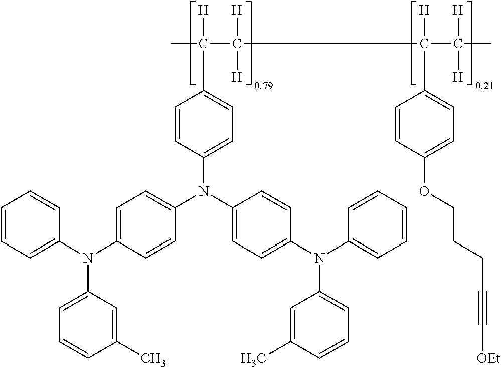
C1(N(C2=CC=C(N(C3=CC=CC(C)=C3)C3=CC=CC=C3)C=C2)C2=CC=C(N(C3=CC=CC(C)=C3)C3=CC=CC=C3)C=C2)=CC=C(C(C)(C([H])([H])C(C(C)([H])[H])([H])C2=CC=C(OCCCC#C[OEt])C=C2)[H])C=C1
